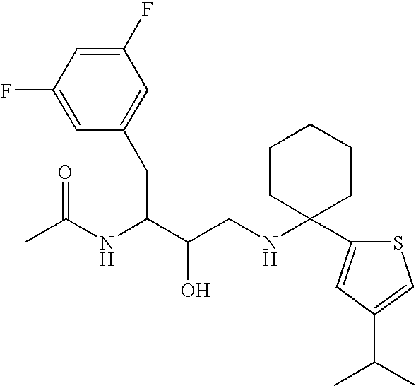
C1(F)=CC(F)=CC(CC(NC(C)=O)C(O)CNC2(C3=CC(C(C)C)=CS3)CCCCC2)=C1
